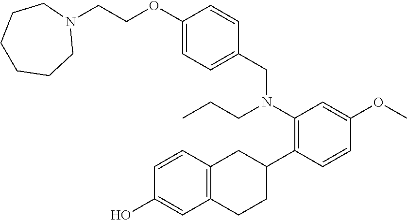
N1(CCOC2=CC=C(CN(C3=C(C4CC5=C(CC4)C=C(O)C=C5)C=CC(OC)=C3)CCC)C=C2)CCCCCC1
